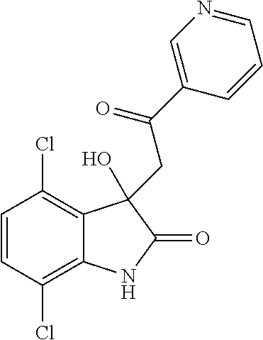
C1=CC(Cl)=C2C(=C1Cl)C(O)(CC(C1=CN=CC=C1)=O)C(=O)N2
